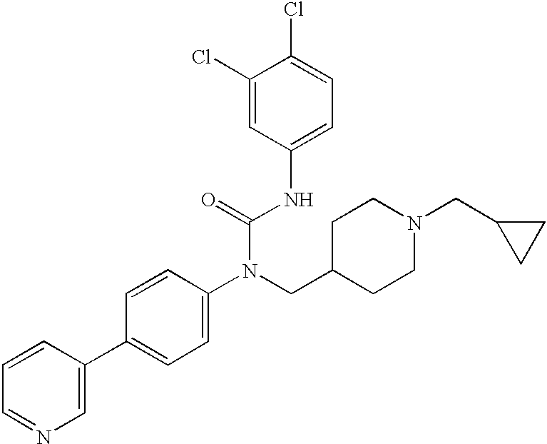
C1=CC(C2=CC=C(N(CC3CCN(CC4CC4)CC3)C(=O)NC3=CC=C(Cl)C(Cl)=C3)C=C2)=CN=C1
